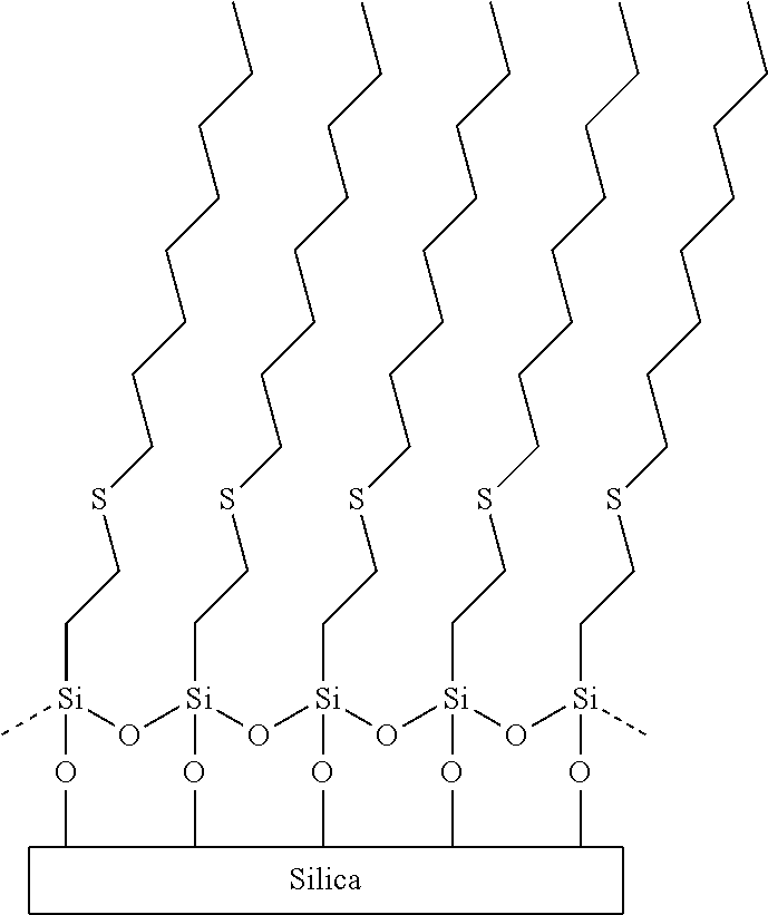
C[Si](O[Si](O[Si](O[Si](O[Si](C)(OC)CCSCCCCCCCC)(OC)CCSCCCCCCCC)(OC)CCSCCCCCCCC)(OC)CCSCCCCCCCC)(OC)CCSCCCCCCCC
